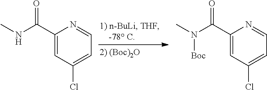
C1(C(NC)=O)=CC(Cl)=CC=N1.C1(C(N(C)[Boc])=O)=CC(Cl)=CC=N1
